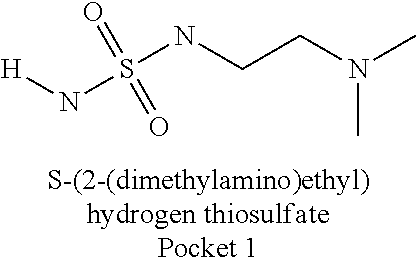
[H]NS(NCCN(C)C)(=O)=O
